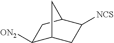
C12CC([NCS])C(CC1[ON2])C2
